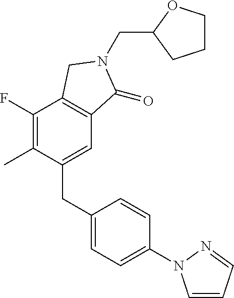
C(N1C(=O)C2=C(C(F)=C(C)C(CC3=CC=C(N4C=CC=N4)C=C3)=C2)C1)C1CCCO1
